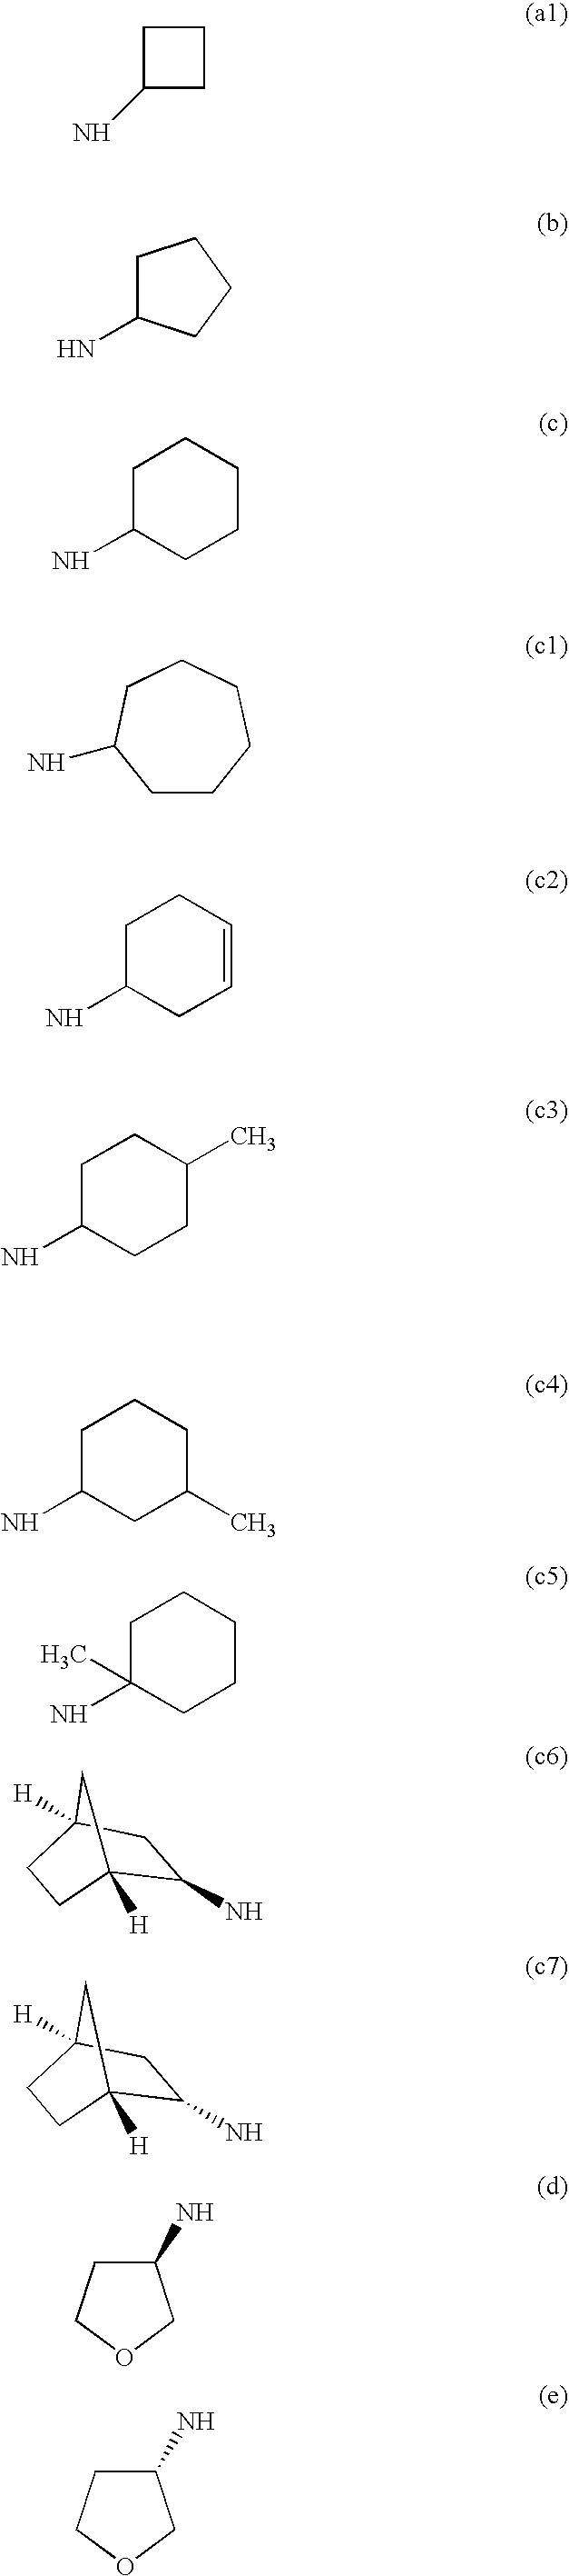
C1C(N)CC1.C1C(N)CCC1.C1C(N)CCCC1.C1CCCCCC1N.C1C(N)CC=CC1.C1C(N)CCC(C)C1.C1C(N)CC(C)CC1.C1C(C)(N)CCCC1.C1(N)C2([H])CCC([H])(C1)C2.C1(N)C2([H])CCC([H])(C1)C2.C1(N)CCOC1.C1(N)CCOC1
